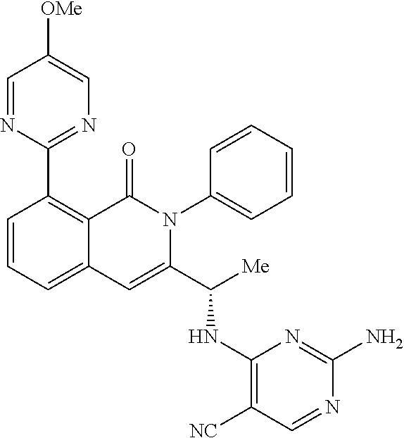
C1(C2=NC=C([OMe])C=N2)=C2C(=CC=C1)C=C(C([Me])NC1=C([NC])C=NC(N)=N1)N(C1=CC=CC=C1)C2=O
